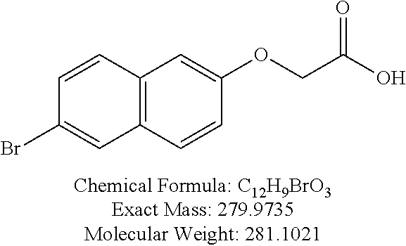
O(CC(O)=O)C1=CC2=C(C=C1)C=C(Br)C=C2
